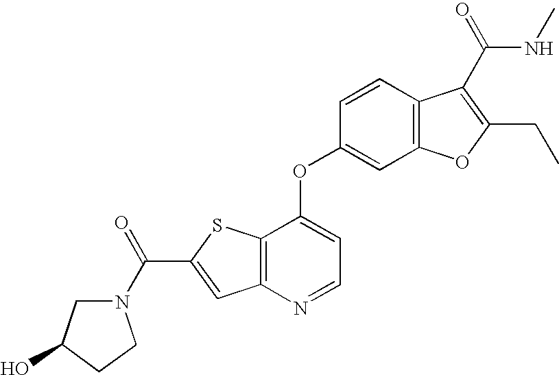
O=C(N1CC(O)CC1)C1=CC2=C(S1)C(OC1=CC3=C(C=C1)C(C(=O)NC)=C(CC)O3)=CC=N2
